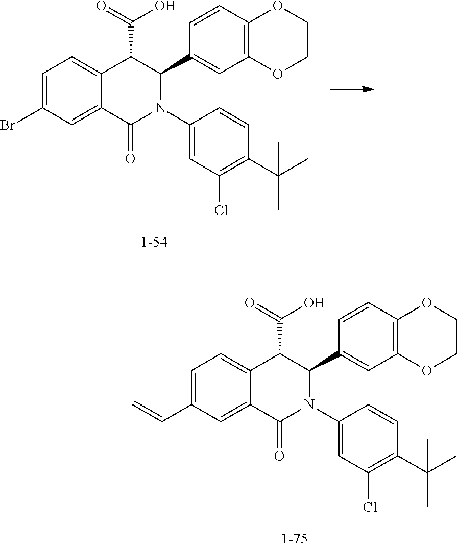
C1=C(C=C)C=C2C(=C1)C(C(=O)O)C(C1=CC3=C(C=C1)OCCO3)N(C1=CC(Cl)=C(C(C)(C)C)C=C1)C2=O.C1=C(Br)C=C2C(=C1)C(C(=O)O)C(C1=CC3=C(C=C1)OCCO3)N(C1=CC(Cl)=C(C(C)(C)C)C=C1)C2=O
